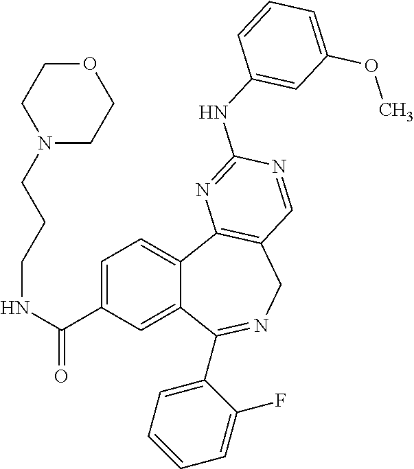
C1=C(C(NCCCN2CCOCC2)=O)C=C2C(=C1)C1=C(CN=C2C2=CC=CC=C2F)C=NC(NC2=CC(OC)=CC=C2)=N1
